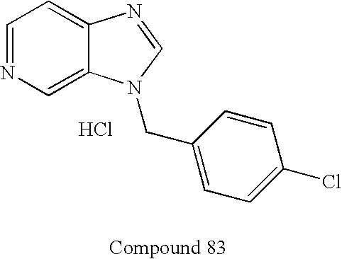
C1=NC=C2C(=C1)N=CN2CC1=CC=C(Cl)C=C1.Cl
